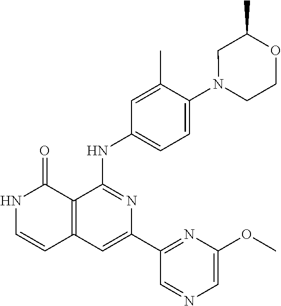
C1(C)=CC(NC2=NC(C3=NC(OC)=CN=C3)=CC3=C2C(=O)NC=C3)=CC=C1N1CCOC(C)C1
